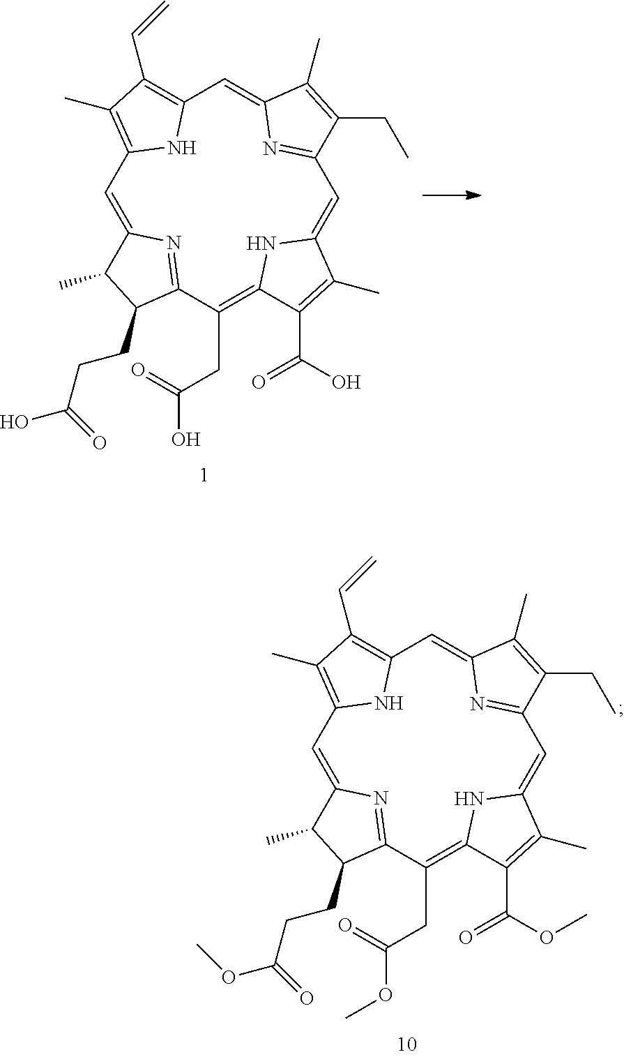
C1=C2N=C(C(CC(O)=O)=C3NC(=CC4=NC(=CC5=C(C=C)C(C)=C1N5)C(C)=C4CC)C(C)=C3C(O)=O)C(CCC(O)=O)C2C.C1=C2N=C(C(CC(OC)=O)=C3NC(=CC4=NC(=CC5=C(C=C)C(C)=C1N5)C(C)=C4CC)C(C)=C3C(OC)=O)C(CCC(OC)=O)C2C
